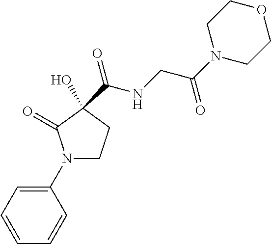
N1(C2=CC=CC=C2)CCC(C(=O)NCC(=O)N2CCOCC2)(O)C1=O
